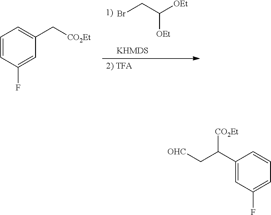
C([OEt])(CBr)[OEt].C1=CC(F)=CC(C[CO2Et])=C1.C1(C(C[OHC])[CO2Et])=CC(F)=CC=C1
